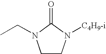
O=C1N(CC)CCN1[C4H9-i]
